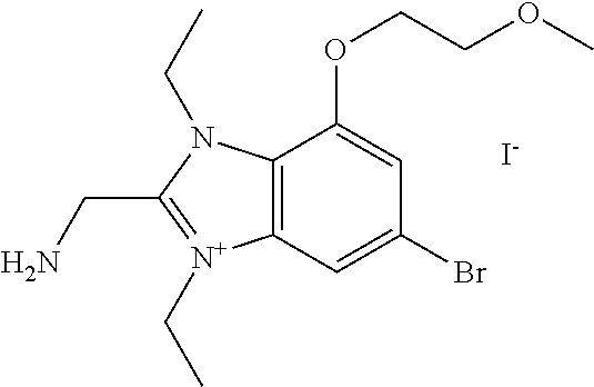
C12=C(C=C(Br)C=C1OCCOC)[N+](CC)=C(CN)N2CC.[I-]
